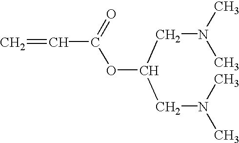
C=CC(OC(CN(C)C)CN(C)C)=O
